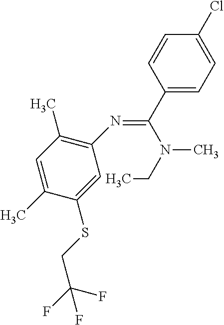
C1(N=C(C2=CC=C(Cl)C=C2)N(CC)C)=C(C)C=C(C)C(SCC(F)(F)F)=C1
